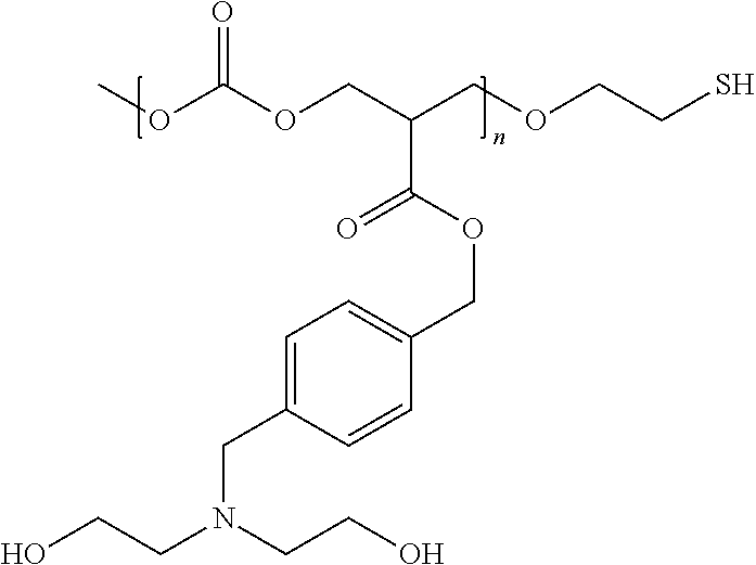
O(C(OCC(COCCS)C(OCC1=CC=C(CN(CCO)CCO)C=C1)=O)=O)C
